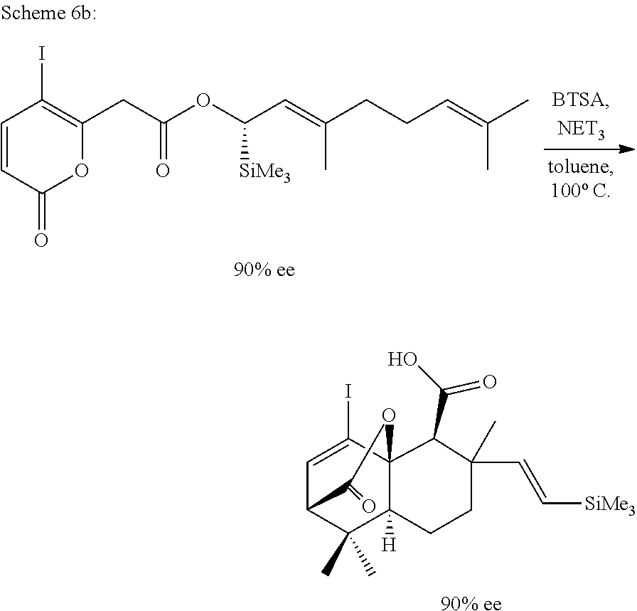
C1=C(I)C23C([H])(C(C)(C)C1C(=O)O2)CCC(C=C[SiMe3])(C)C3C(=O)O.[90% ee].C1=CC(=O)OC(CC(OC(C=C(CCC=C(C)C)C)[SiMe3])=O)=C1I.[90% ee]
